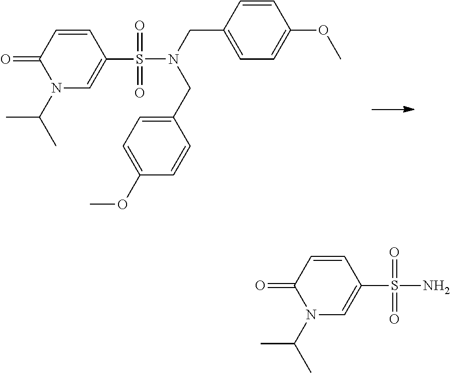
O=S(C1=CN(C(C)C)C(=O)C=C1)(=O)N(CC1=CC=C(OC)C=C1)CC1=CC=C(OC)C=C1.O=S(C1=CN(C(C)C)C(=O)C=C1)(=O)N
